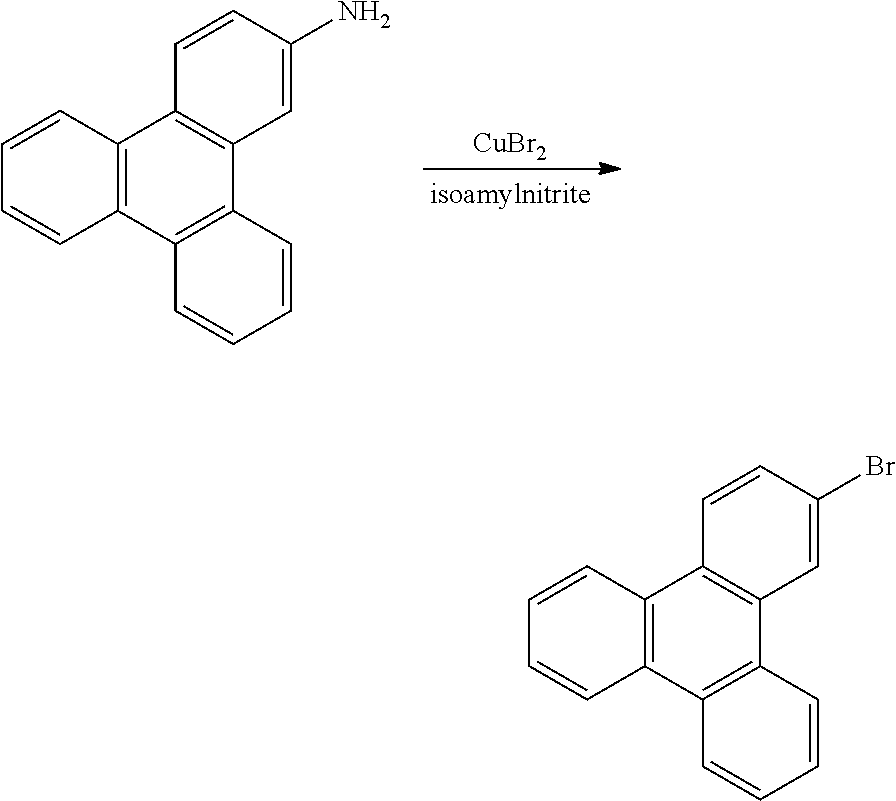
[CuBr2].C12=C(C3=C(C4=C1C=CC(N)=C4)C=CC=C3)C=CC=C2.C12=C(C3=C(C4=C1C=CC(Br)=C4)C=CC=C3)C=CC=C2
